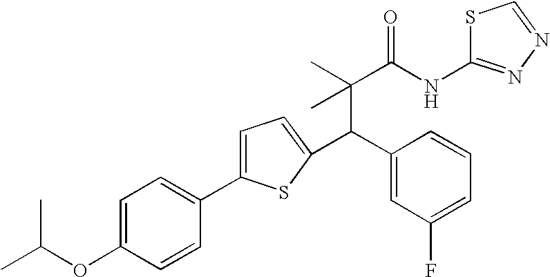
C(C(C)(C(NC1=NN=CS1)=O)C)(C1=CC(F)=CC=C1)C1=CC=C(C2=CC=C(OC(C)C)C=C2)S1
